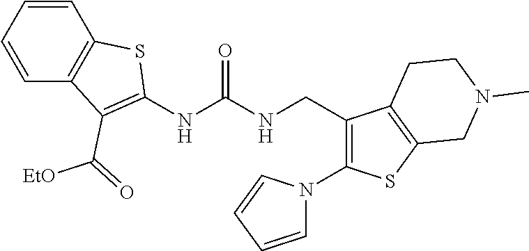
C1=CC=CC2=C1C(C(=O)[EtO])=C(NC(NCC1=C(N3C=CC=C3)SC3=C1CCN(C)C3)=O)S2
